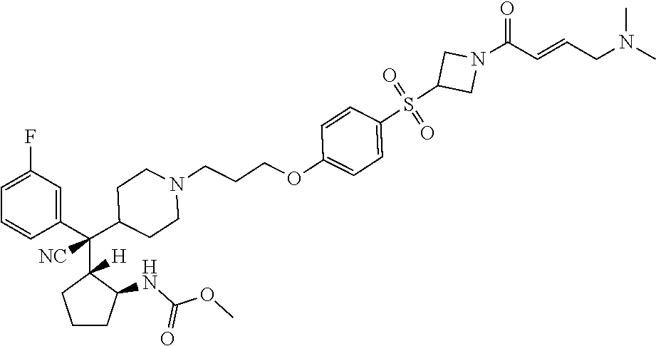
C1=C(F)C=C(C(C2([H])CCCC2NC(OC)=O)(C2CCN(CCCOC3=CC=C(S(C4CN(C(=O)C=CCN(C)C)C4)(=O)=O)C=C3)CC2)[NC])C=C1
